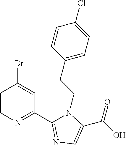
C1=CN=C(C2=NC=C(C(O)=O)N2CCC2=CC=C(Cl)C=C2)C=C1Br
